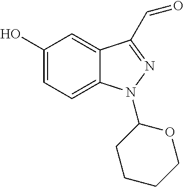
C1(O)=CC=C2C(=C1)C(C=O)=NN2C1CCCCO1
